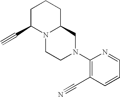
C#CC1N2C(CCC1)CN(C1=C(C#N)C=CC=N1)CC2
